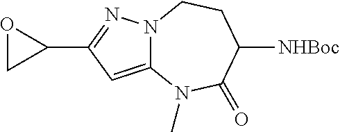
N12C(=CC(C3OC3)=N1)N(C)C(=O)C([NHBoc])CC2
